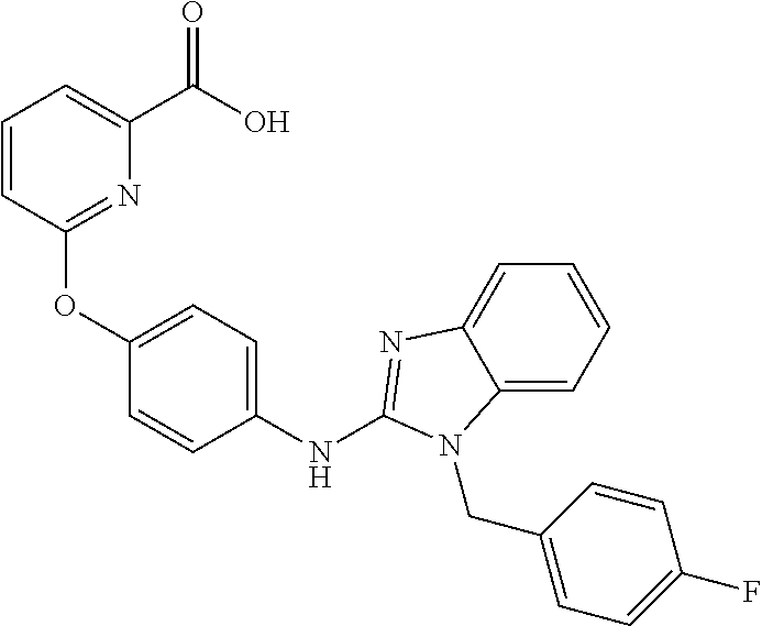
C1(OC2=CC=C(NC3=NC4=CC=CC=C4N3CC3=CC=C(F)C=C3)C=C2)=NC(C(=O)O)=CC=C1
